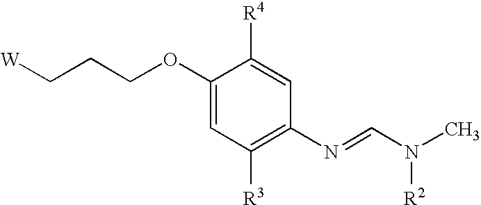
C1(OCCC[W])=CC([R3])=C(N=CN(C)[R2])C=C1[R4]
